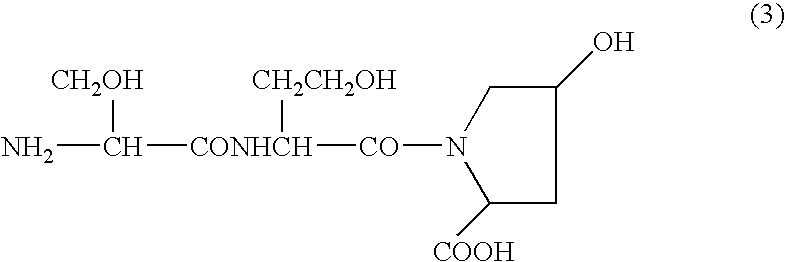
[CO]([CONHCH](C(N)[CH2OH])[CH2CH2OH])N1CC(O)CC1[COOH]
